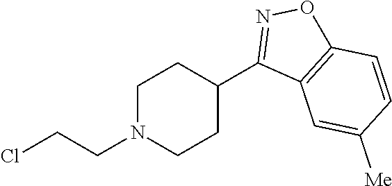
C1N(CCCl)CCC(C2=NOC3=C2C=C([Me])C=C3)C1
